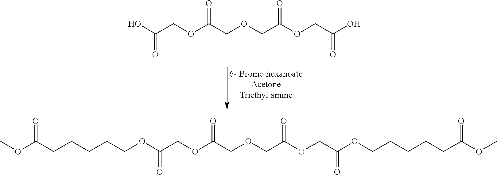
O(C(COCC(OCC(O)=O)=O)=O)CC(O)=O.C(CCCCOC(COC(COCC(OCC(OCCCCCC(OC)=O)=O)=O)=O)=O)C(OC)=O
